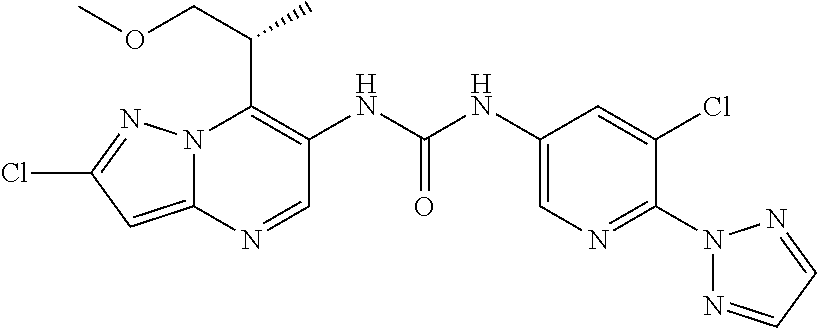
N12C(=CC(Cl)=N1)N=CC(NC(NC1=CN=C(N3N=CC=N3)C(Cl)=C1)=O)=C2C(COC)C
